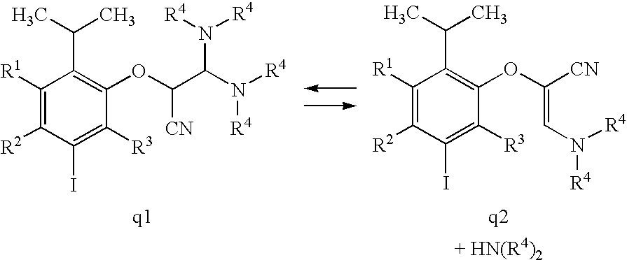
C1([R1])=C([R2])C(I)=C([R3])C(OC([CN])C(N([R4])[R4])N([R4])[R4])=C1C(C)C.C1([R1])=C([R2])C(I)=C([R3])C(OC(=CN([R4])[R4])[CN])=C1C(C)C
